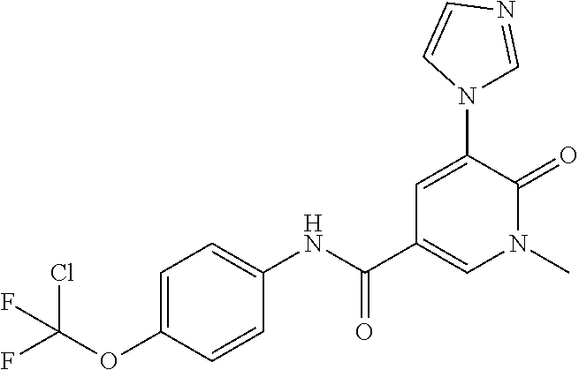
ClC(OC1=CC=C(NC(=O)C2=CN(C)C(=O)C(N3C=NC=C3)=C2)C=C1)(F)F
